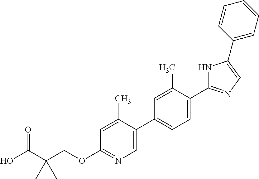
OC(C(COC1=NC=C(C2=CC=C(C3=NC=C(C4=CC=CC=C4)N3)C(C)=C2)C(C)=C1)(C)C)=O
